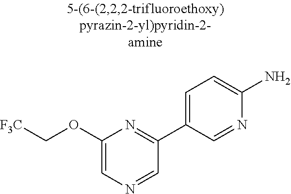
C1(OC[F3C])=CN=CC(C2=CC=C(N)N=C2)=N1
